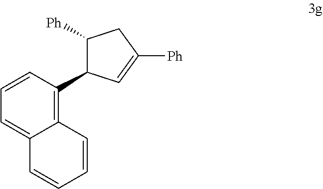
C1([Ph])C(C2=C3C(=CC=C2)C=CC=C3)C=C([Ph])C1
